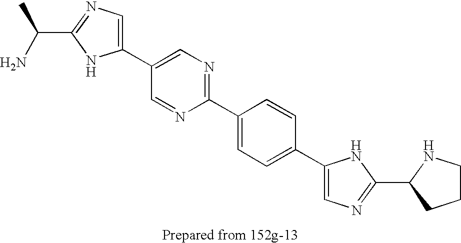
C1(C2=CN=C(C3=CC=C(C4=CN=C(C5NCCC5)N4)C=C3)N=C2)=CN=C(C(C)N)N1
